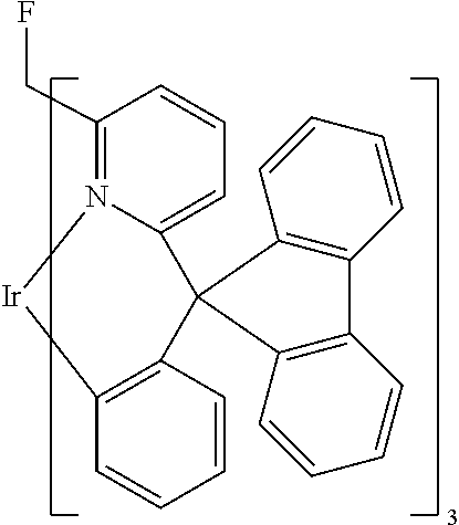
C1(CF)=N2C(=CC=C1)C1(C3=C(C=CC=C3)[Ir]2)C2=C(C3=C1C=CC=C3)C=CC=C2
